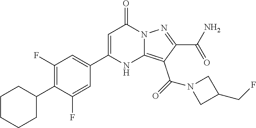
C1(CF)CN(C(=O)C2=C3NC(C4=CC(F)=C(C5CCCCC5)C(F)=C4)=CC(=O)N3N=C2C(N)=O)C1
